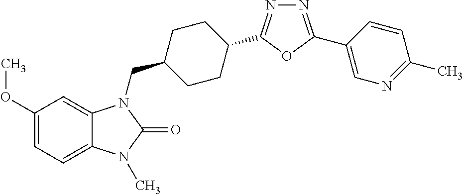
C1(OC)=CC=C2C(=C1)N(CC1CCC(C3=NN=C(C4=CN=C(C)C=C4)O3)CC1)C(=O)N2C
